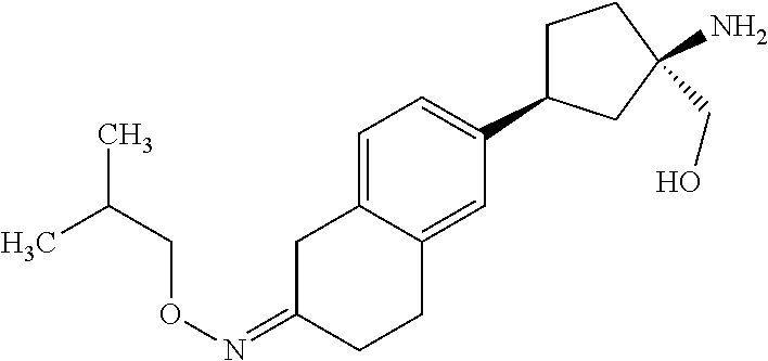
C1C(=NOCC(C)C)CCC2=CC(C3CCC(CO)(N)C3)=CC=C12
